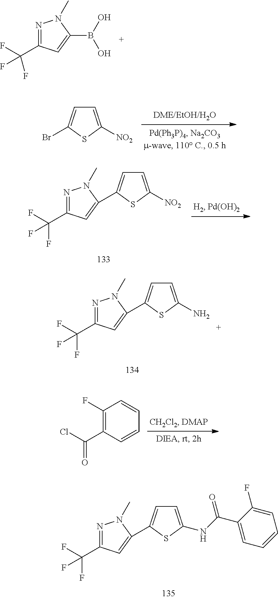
N1=C(C(F)(F)F)C=C(B(O)O)N1C.C1=C([NO2])SC(Br)=C1.N1=C(C(F)(F)F)C=C(C2=CC=C([NO2])S2)N1C.N1=C(C(F)(F)F)C=C(C2=CC=C(N)S2)N1C.C1(F)=C(C(Cl)=O)C=CC=C1.N1=C(C(F)(F)F)C=C(C2=CC=C(NC(C3=CC=CC=C3F)=O)S2)N1C
